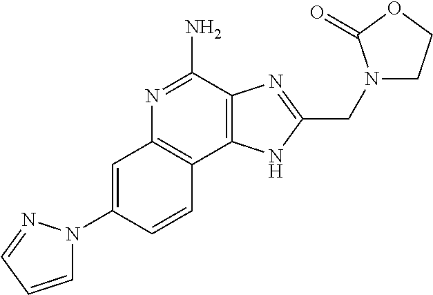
C1=C(N2C=CC=N2)C=CC2=C1N=C(N)C1=C2NC(CN2CCOC2=O)=N1
